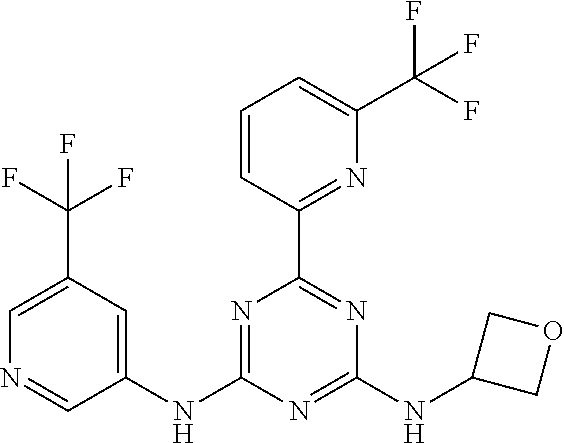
C1(NC2=NC(C3=NC(C(F)(F)F)=CC=C3)=NC(NC3COC3)=N2)=CC(C(F)(F)F)=CN=C1
